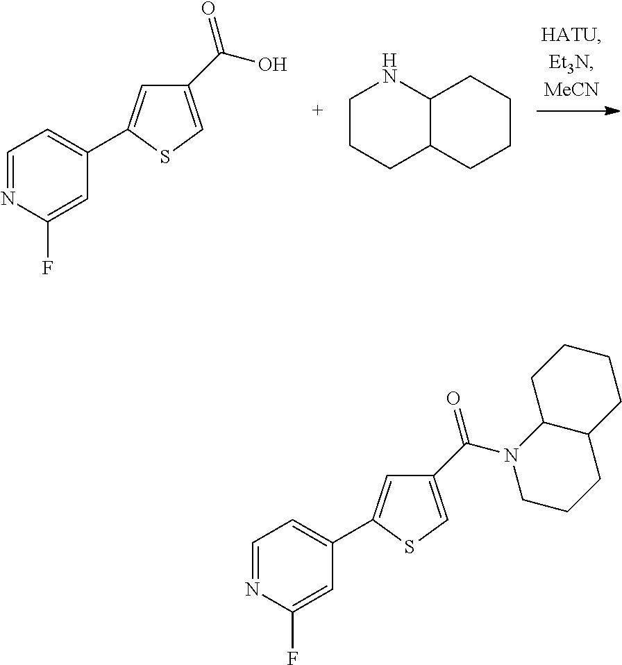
C1=C(C2=CC=NC(F)=C2)SC=C1C(O)=O.C1CCC2C(N1)CCCC2.C1=C(C2=CC=NC(F)=C2)SC=C1C(N1CCCC2C1CCCC2)=O
